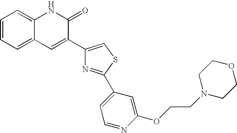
C1=CC=C2C(=C1)NC(=O)C(C1=CSC(C3=CC=NC(OCCN4CCOCC4)=C3)=N1)=C2
